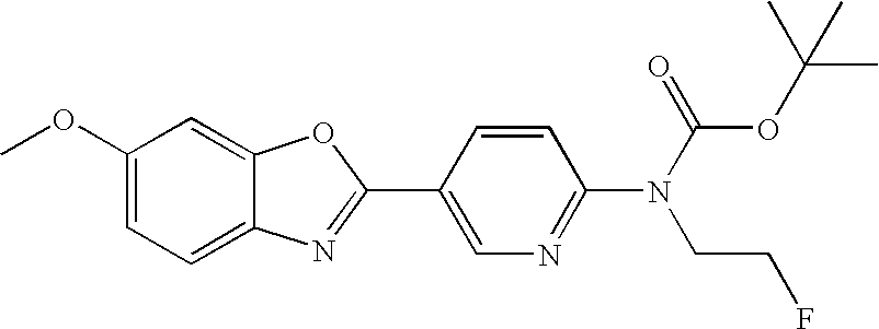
C1(OC)=CC=C2C(=C1)OC(C1=CN=C(N(C(=O)OC(C)(C)C)CCF)C=C1)=N2
